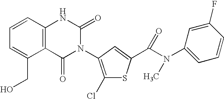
C12=C(C=CC=C1CO)NC(=O)N(C1=C(Cl)SC(C(N(C3=CC=CC(F)=C3)C)=O)=C1)C2=O
